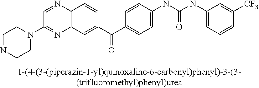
N1=C(N2CCNCC2)C=NC2=C1C=C(C(C1=CC=C(NC(NC3=CC=CC([CF3])=C3)=O)C=C1)=O)C=C2
